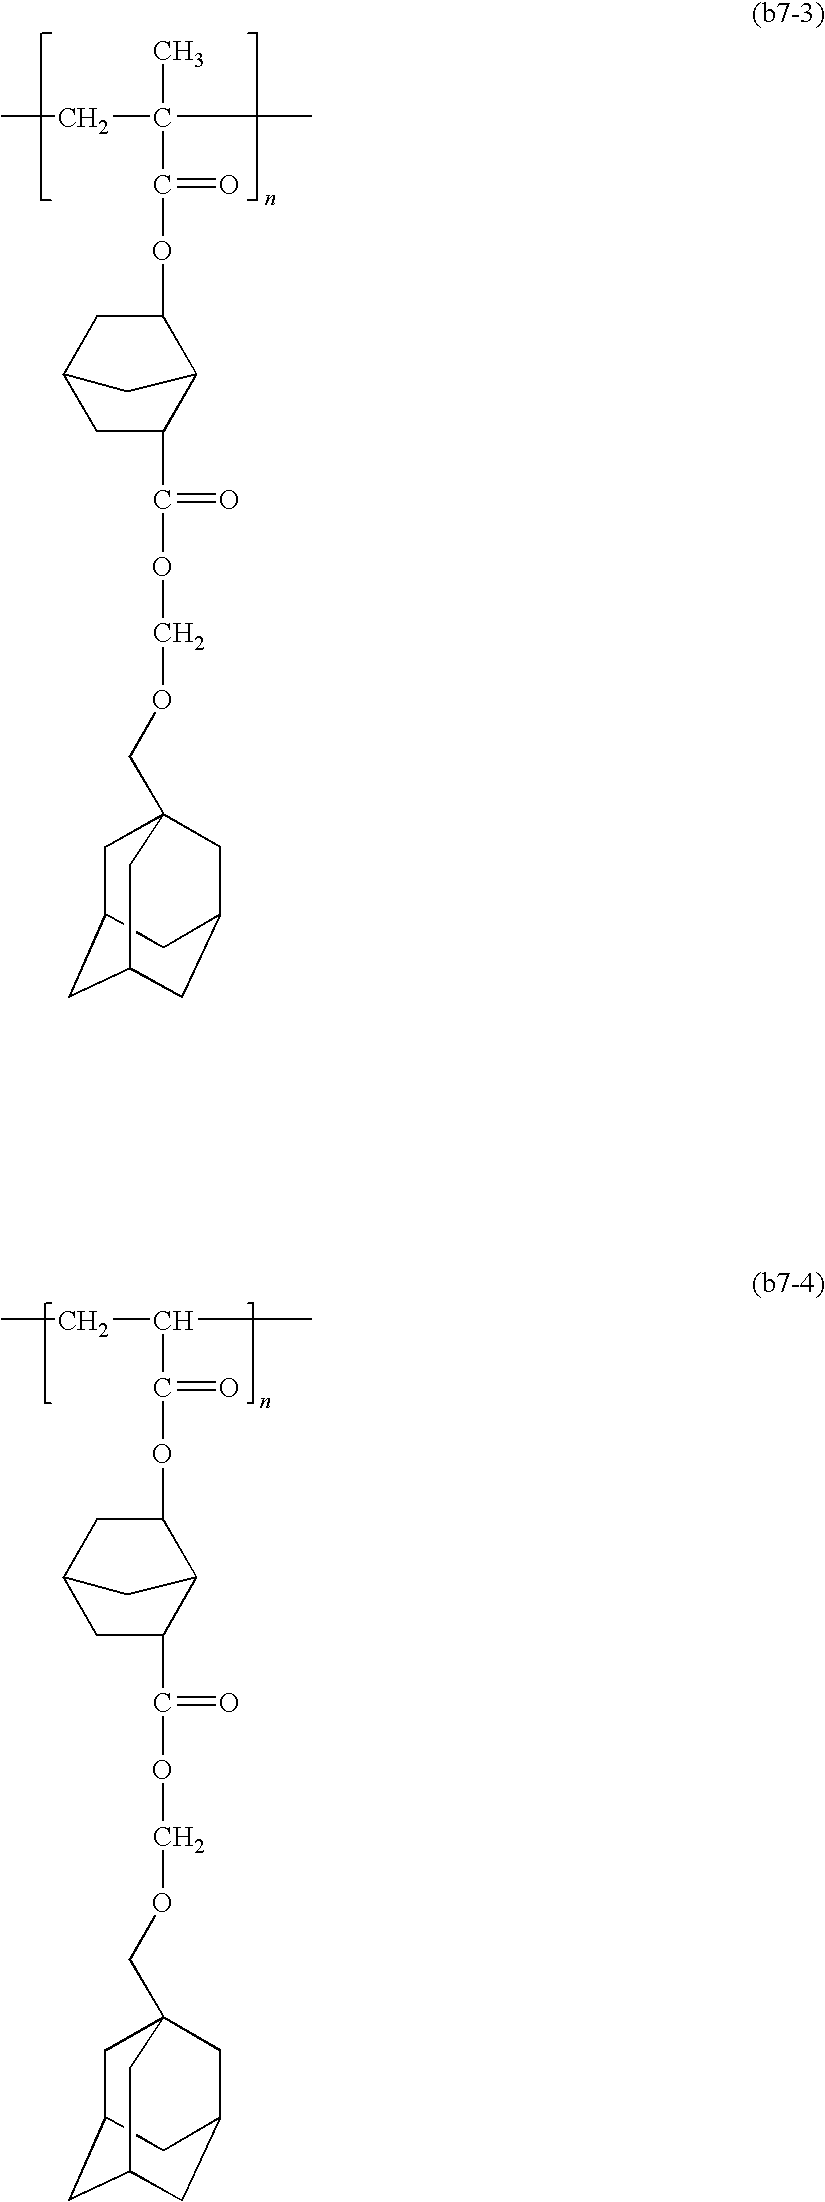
CCC(C)(C)C(=O)OC1CC2CC(C(OCOCC34CC5CC(CC(C3)C5)C4)=O)C1C2.CCC(C)C(=O)OC1CC2CC(C(OCOCC34CC5CC(CC(C3)C5)C4)=O)C1C2
